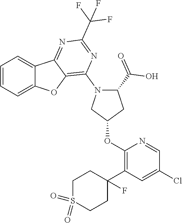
C1=CC=C2C(=C1)C1=NC(C(F)(F)F)=NC(N3CC(OC4=C(C5(F)CCS(=O)(=O)CC5)C=C(Cl)C=N4)CC3C(O)=O)=C1O2
